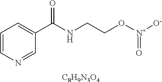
C1=CN=CC(C(NCCO[N+]([O-])=O)=O)=C1.[C8H9N3O4]
